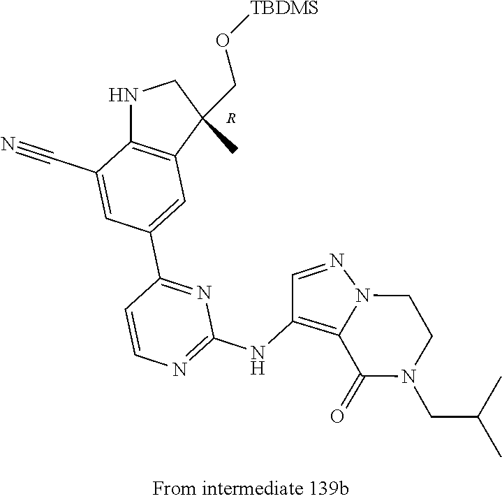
N1C2=C(C(CO[TBDMS])(C)C1)C=C(C1=NC(NC3=C4N(N=C3)CCN(CC(C)C)C4=O)=NC=C1)C=C2C#N.[R]
